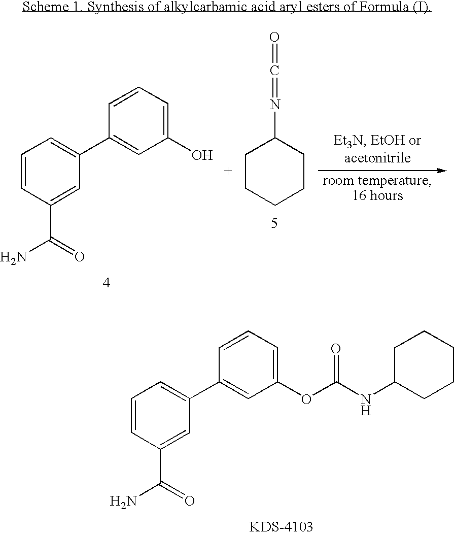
C1=CC(C(=O)N)=CC(C2=CC(O)=CC=C2)=C1.C1CCCCC1N=C=O.C1=CC(C(=O)N)=CC(C2=CC(OC(NC3CCCCC3)=O)=CC=C2)=C1
